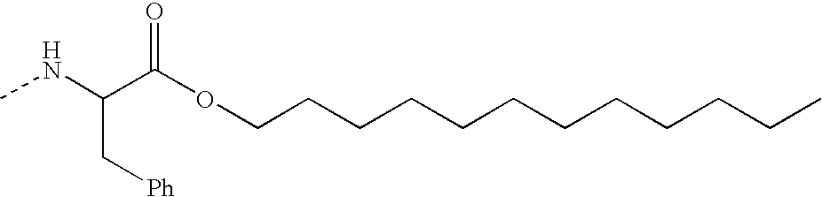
C(CCCCCCCCCCC)OC(C(NC)C[Ph])=O
